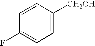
C1=CC([CH2OH])=CC=C1F
